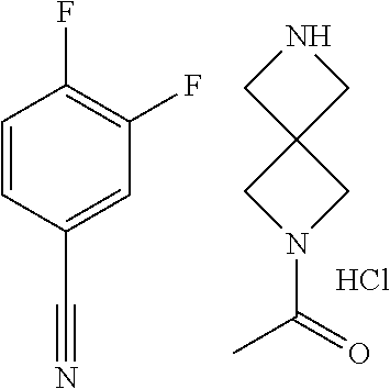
N1CC2(C1)CN(C(=O)C)C2.Cl.C1=CC(C#N)=CC(F)=C1F
